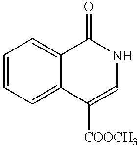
C1=CC=C2C(=C1)C(=O)NC=C2[COOCH3]
